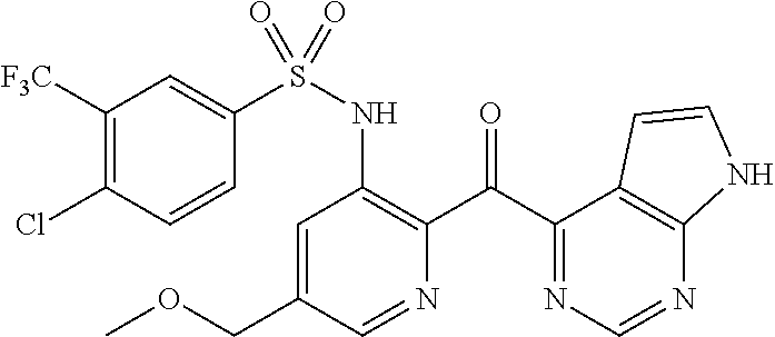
S(NC1=C(C(C2=NC=NC3=C2C=CN3)=O)N=CC(COC)=C1)(C1=CC([F3C])=C(Cl)C=C1)(=O)=O
